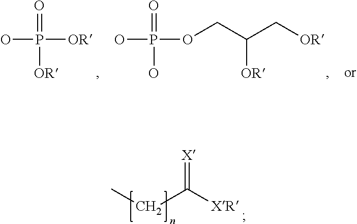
[X]=C([XR])CC.O=P([OR])([OR])O.O=P(O)(OCC(C[OR])[OR])O
